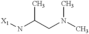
[X1]NC(CN(C)C)C
